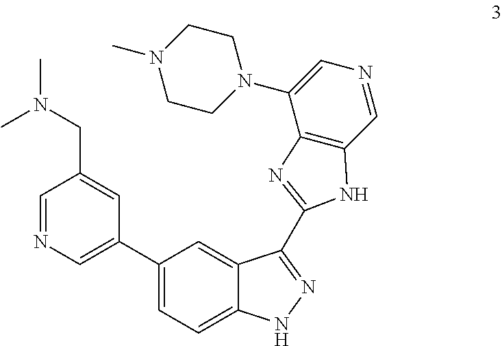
C1(C2=CN=CC(CN(C)C)=C2)=CC=C2C(=C1)C(C1=NC3=C(C=NC=C3N3CCN(C)CC3)N1)=NN2
